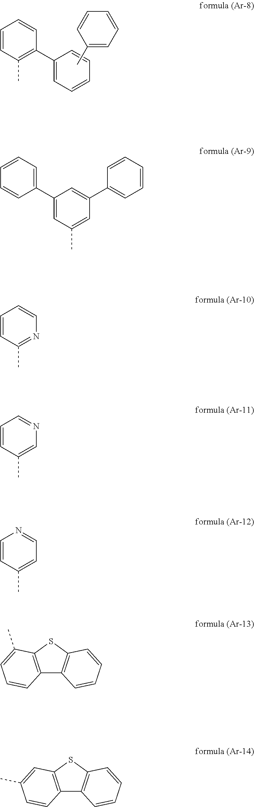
C1=CC(C)=C(C2=CC=CC=C2)C=C1.C1(C)=CC=CC=C1.C1(C2=CC=CC=C2)=CC(C)=CC(C2=CC=CC=C2)=C1.C1=CC(C)=NC=C1.C1=CC(C)=CN=C1.C1=CC(C)=CC=N1.C12=C(SC3=C1C=CC=C3)C(C)=CC=C2.C12=C(SC3=C1C=CC=C3)C=C(C)C=C2
